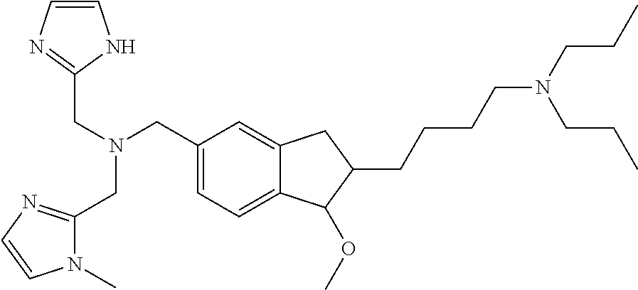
C(N(CC1=CC=C2C(=C1)CC(CCCCN(CCC)CCC)C2OC)CC1=NC=CN1)C1=NC=CN1C
